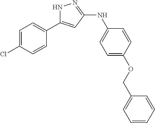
C1=C(Cl)C=CC(C2=CC(NC3=CC=C(OCC4=CC=CC=C4)C=C3)=NN2)=C1
